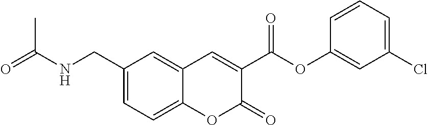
C1(CNC(=O)C)=CC=C2C(=C1)C=C(C(OC1=CC(Cl)=CC=C1)=O)C(=O)O2
